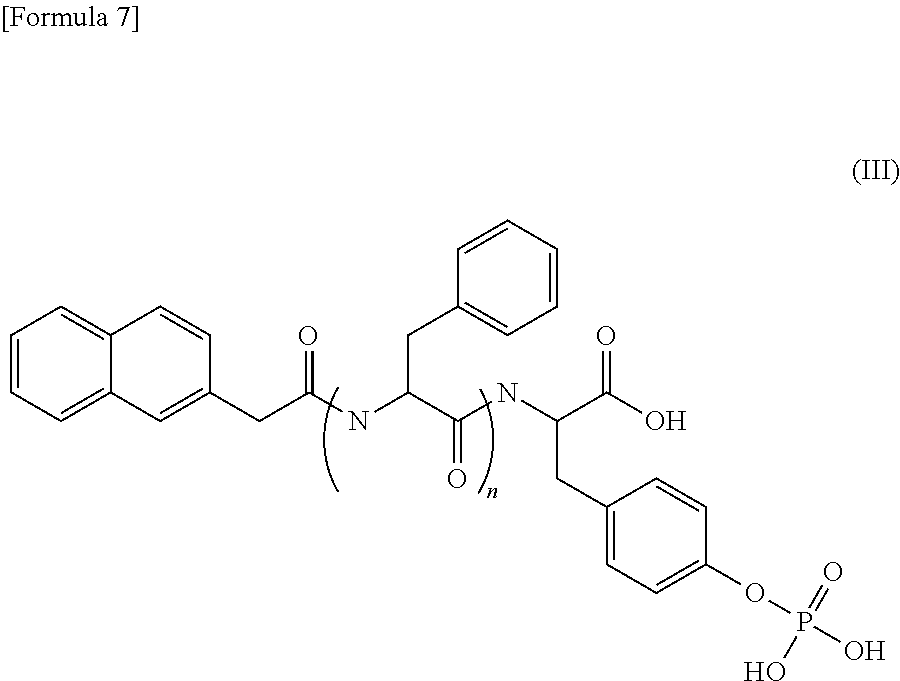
C(NC(CC1=CC=CC=C1)C(NC(C(O)=O)CC1=CC=C(OP(=O)(O)O)C=C1)=O)(CC1=CC2=CC=CC=C2C=C1)=O
